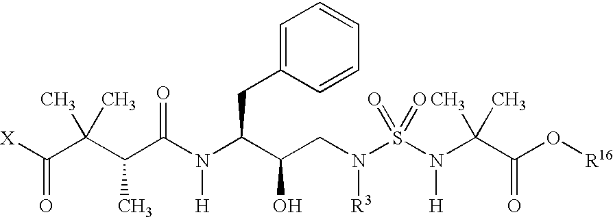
[X]C(C(C(C(N(C(C(CN(S(N(C(C(O[R16])=O)(C)C)[H])(=O)=O)[R3])O)CC1=CC=CC=C1)[H])=O)C)(C)C)=O
